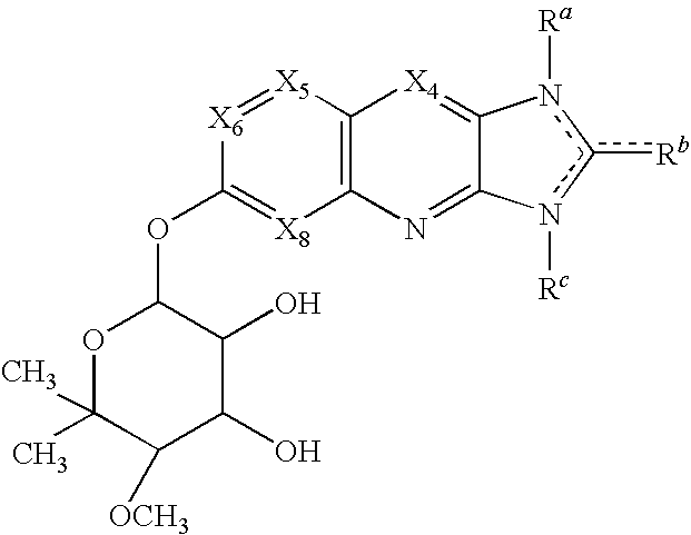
[X6]1=[X5]C2=C([X8]=C1OC1OC(C)(C)C([OCH3])C(O)C1O)N=C1C(=[X4]2)n([Ra])c([Rb])n1[Rc]
